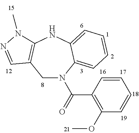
C1C2=C(NC3=CC=CC=C3N1C(C1=C(OC)C=CC=C1)=O)N(C)N=C2
